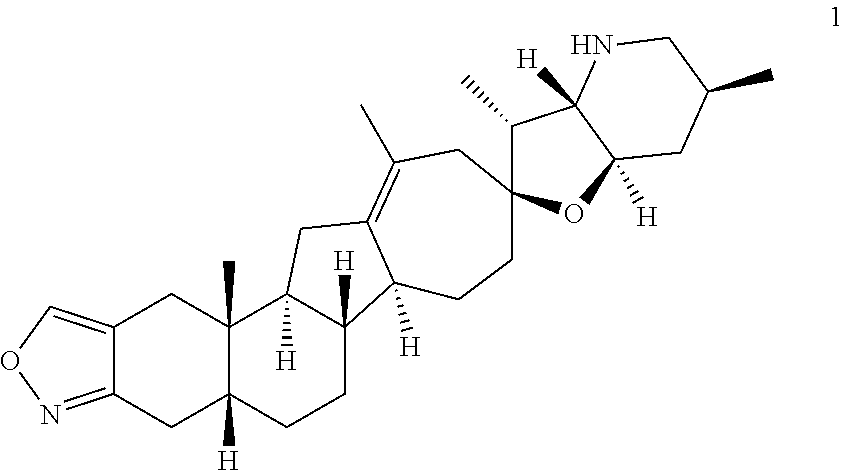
C12=CON=C1CC1([H])C(C)(C2)C2([H])C([H])(CC1)C1([H])C(=C(C)CC3(CC1)C(C)C1([H])C([H])(O3)CC(C)CN1)C2
